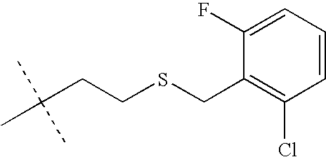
C(CCSCC1=C(Cl)C=CC=C1F)(C)(C)C
